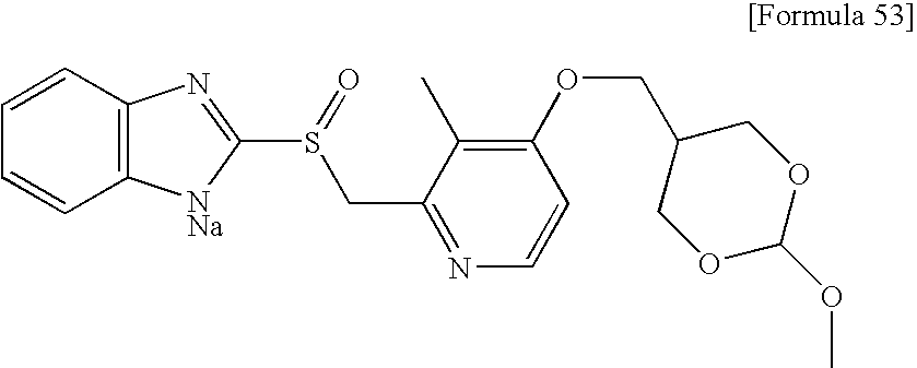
S(C1=NC2=C(C=CC=C2)[NNa]1)(CC1=NC=CC(OCC2COC(OC)OC2)=C1C)=O
